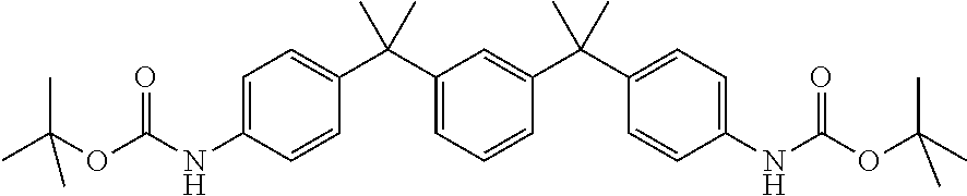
N(C1=CC=C(C(C2=CC=CC(C(C3=CC=C(NC(OC(C)(C)C)=O)C=C3)(C)C)=C2)(C)C)C=C1)C(OC(C)(C)C)=O
